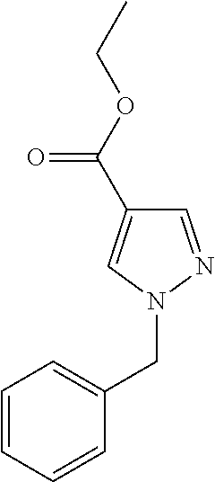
C1(C(OCC)=O)=CN(CC2=CC=CC=C2)N=C1
